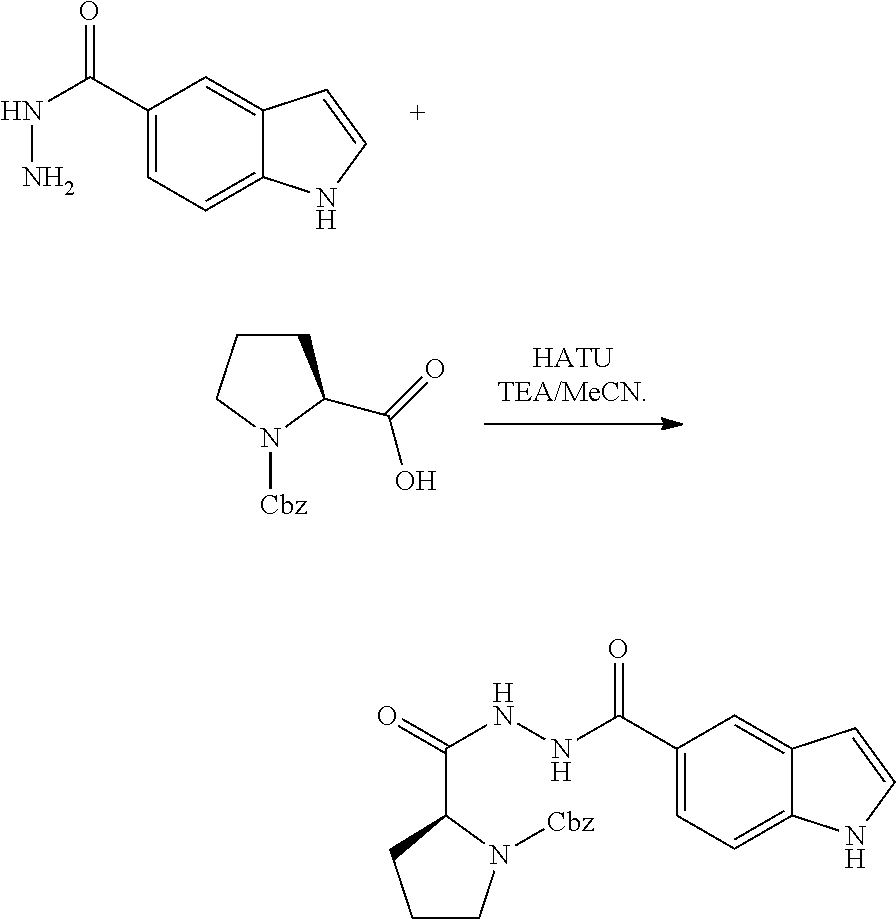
C1CCN([Cbz])C1C(=O)O.C1(C(NN)=O)=CC=C2C(=C1)C=CN2.C1(C(NNC(=O)C2CCCN2[Cbz])=O)=CC=C2C(=C1)C=CN2
